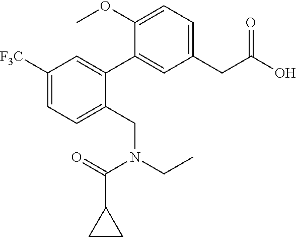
C1([F3C])=CC=C(CN(CC)C(=O)C2CC2)C(C2=CC(CC(O)=O)=CC=C2OC)=C1
